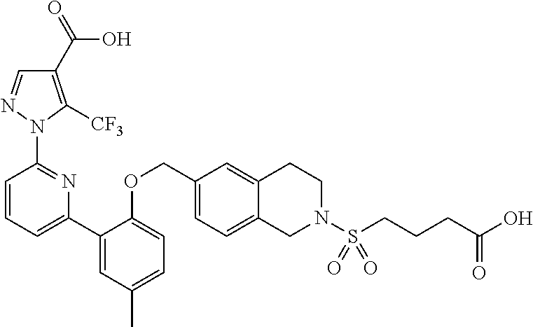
C1(C(=O)O)=C([CF3])N(C2=NC(C3=CC(C)=CC=C3OCC3=CC=C4C(=C3)CCN(S(CCCC(O)=O)(=O)=O)C4)=CC=C2)N=C1
